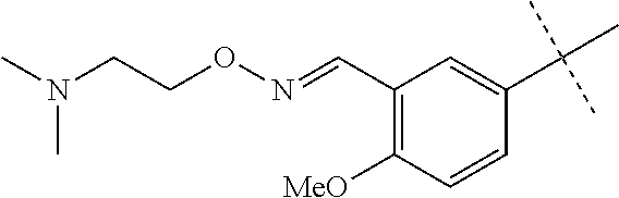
C1(C=NOCCN(C)C)=C([MeO])C=CC(C(C)(C)C)=C1
